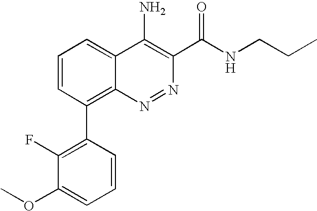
C1=CC(C2=C3C(=CC=C2)C(N)=C(C(NCCC)=O)N=N3)=C(F)C(OC)=C1
